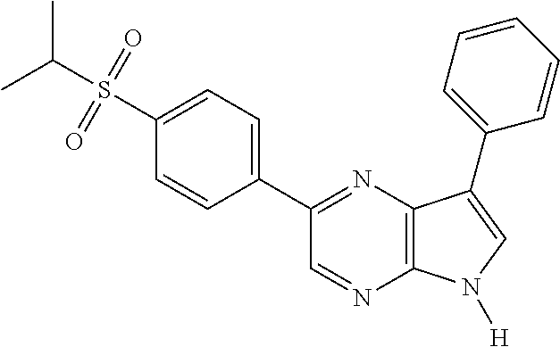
CC(S(=O)(=O)C1=CC=C(C2=NC3=C(N=C2)N([H])C=C3C2=CC=CC=C2)C=C1)C
